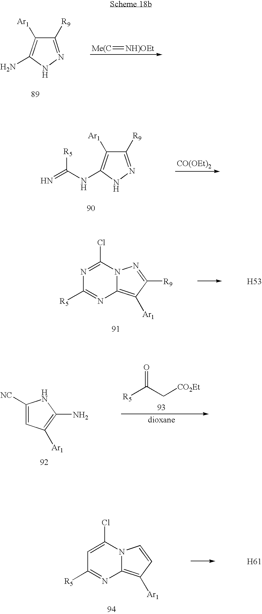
C1([R9])=NNC(N)=C1[Ar1].[Me(C]=[NH)OEt].[CO(OEt)2].C1([R9])=NNC(NC(=N)[R5])=C1[Ar1].N12C(=C([Ar1])C([R9])=N1)N=C([R5])N=C2Cl.[H53].C1([NC])=CC([Ar1])=C(N)N1.[R5]C(C[CO2Et])=O.N12C(=C([Ar1])C=C1)N=C([R5])C=C2Cl.[H61]
